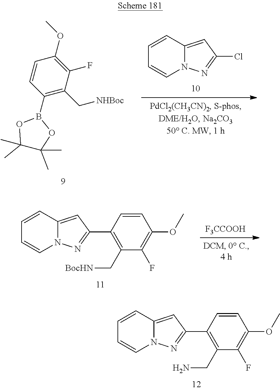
C1(B2OC(C)(C)C(C)(C)O2)=C(C[NHBoc])C(F)=C(OC)C=C1.C1=CC2=CC(Cl)=NN2C=C1.C1=CC2=CC(C3=C(CN)C(F)=C(OC)C=C3)=NN2C=C1.C1=CC2=CC(C3=C(C[BocHN])C(F)=C(OC)C=C3)=NN2C=C1.[F3CCOOH]
